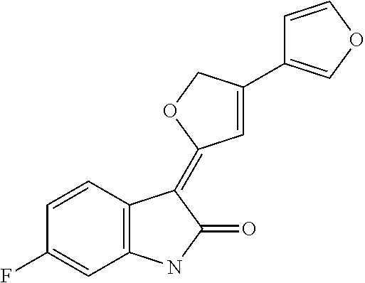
C1=CC2=C(C=C1F)NC(=O)C2=C1C=C(C2=COC=C2)CO1
